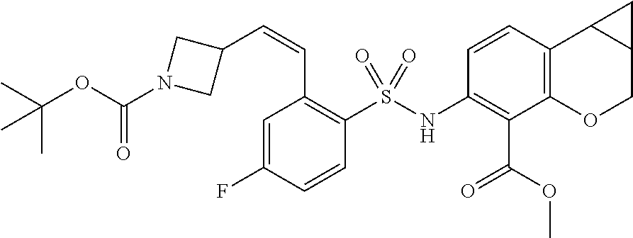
C1(NS(C2=C(C=CC3CN(C(=O)OC(C)(C)C)C3)C=C(F)C=C2)(=O)=O)=C(C(OC)=O)C2=C(C3C(CO2)C3)C=C1
